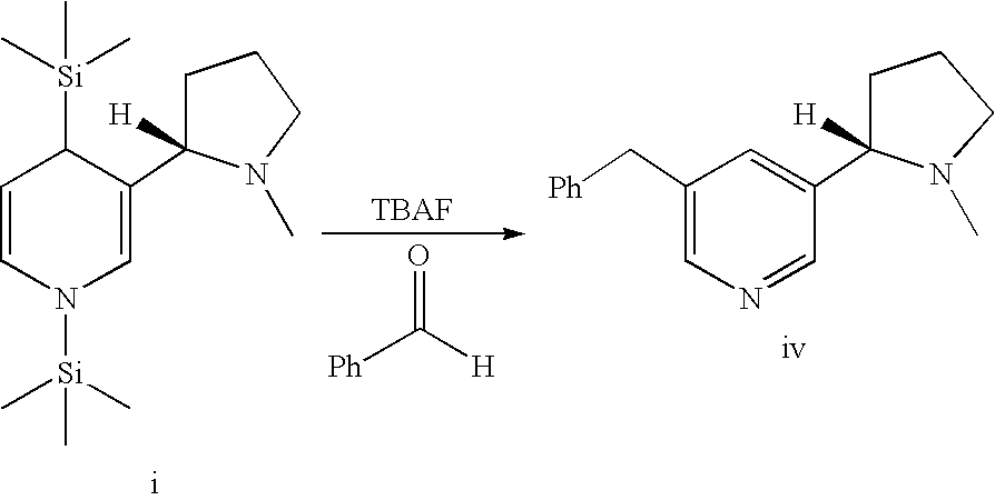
C1=CN([Si](C)(C)C)C=C(C2([H])CCCN2C)C1[Si](C)(C)C.C1(C[Ph])=CN=CC(C2([H])CCCN2C)=C1.[Ph]C([H])=O
